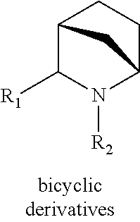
C12C([R1])N([R2])C(CC1)C2
